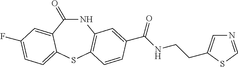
C1(=O)NC2=C(SC3=CC=C(F)C=C13)C=CC(C(NCCC1=CN=CS1)=O)=C2
